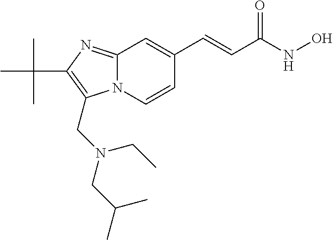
N12C(=NC(C(C)(C)C)=C1CN(CC(C)C)CC)C=C(C=CC(NO)=O)C=C2
